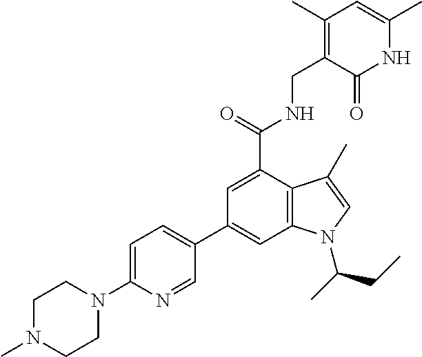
C1=C(C(NCC2=C(C)C=C(C)NC2=O)=O)C2=C(C=C1C1=CC=C(N3CCN(C)CC3)N=C1)N(C(C)CC)C=C2C
